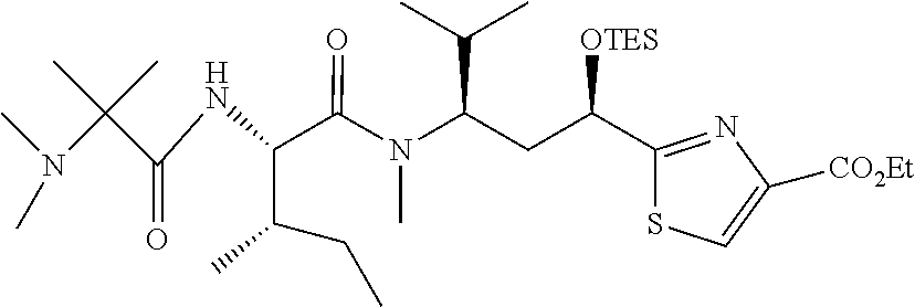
C1(C(CC(N(C(C(C(CC)C)NC(C(N(C)C)(C)C)=O)=O)C)C(C)C)[OTES])=NC([CO2Et])=CS1
